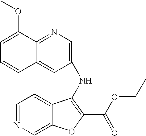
N(C1=C(C(OCC)=O)OC2=CN=CC=C21)C1=CN=C2C(=C1)C=CC=C2OC
